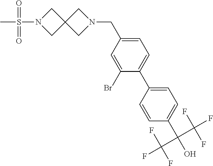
C1(C(O)(C(F)(F)F)C(F)(F)F)=CC=C(C2=CC=C(CN3CC4(C3)CN(S(C)(=O)=O)C4)C=C2Br)C=C1
